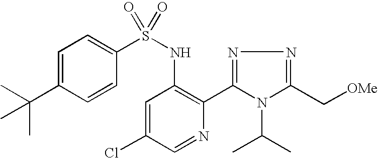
C1=C(C(C)(C)C)C=CC(S(NC2=C(C3=NN=C(C[OMe])N3C(C)C)N=CC(Cl)=C2)(=O)=O)=C1
